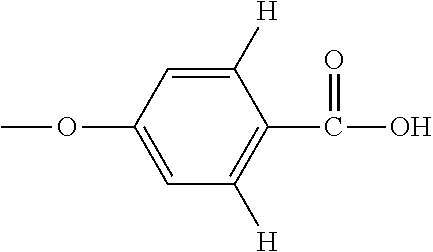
C1=C(OC)C=C([H])C(C(O)=O)=C1[H]
